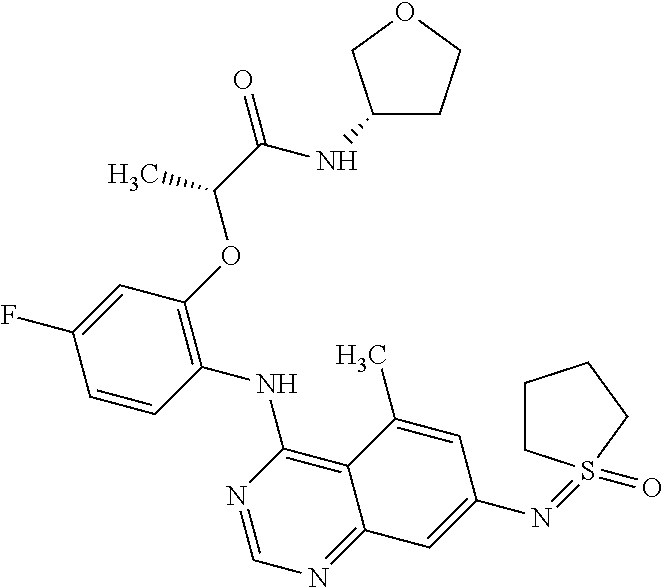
C1=CC(NC2=C3C(=NC=N2)C=C(N=S2(=O)CCCC2)C=C3C)=C(OC(C(=O)NC2CCOC2)C)C=C1F
